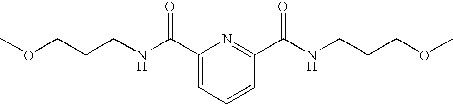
COCCCNC(C1=CC=CC(C(NCCCOC)=O)=N1)=O
